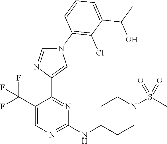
C1(C(F)(F)F)=CN=C(NC2CCN(S(C)(=O)=O)CC2)N=C1C1=CN(C2=C(Cl)C(C(C)O)=CC=C2)C=N1
